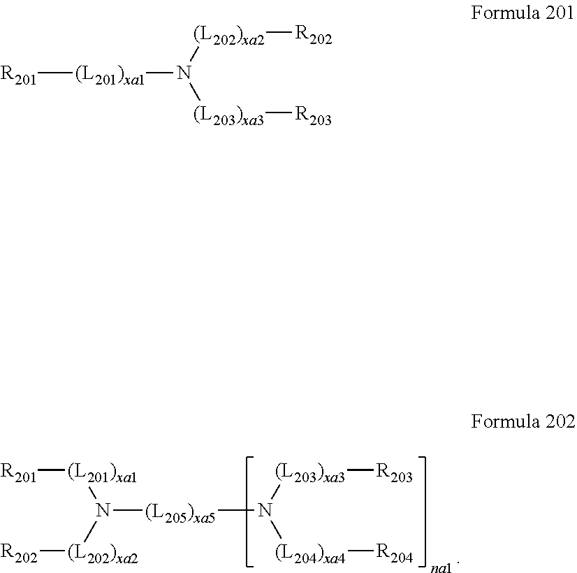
N([(L205)xa5]N([(L204)xa4][R204])[(L203)xa3][R203])([(L201)xa1][R201])[(L202)xa2][R202].[R201][(L201)xa1]N([(L203)xa3][R203])[(L202)xa2][R202]
